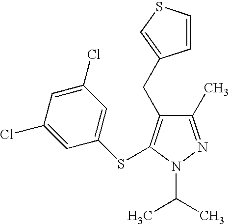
C1(SC2=C(CC3=CSC=C3)C(C)=NN2C(C)C)=CC(Cl)=CC(Cl)=C1
